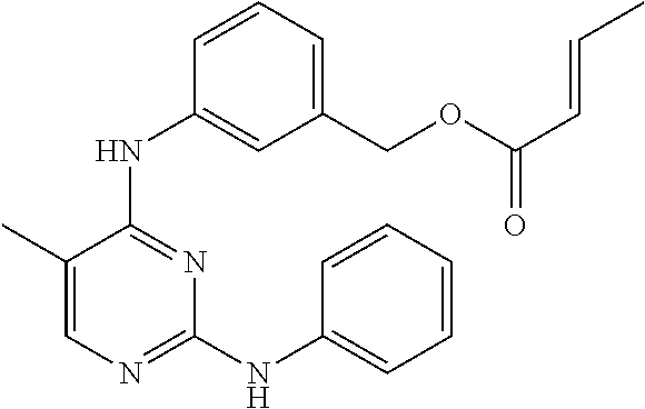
N(C1=NC(NC2=CC=CC=C2)=NC=C1C)C1=CC(COC(C=CC)=O)=CC=C1
